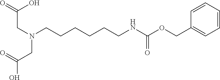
O=C(O)CN(CCCCCCNC(OCC1=CC=CC=C1)=O)CC(O)=O
